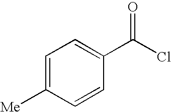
C1=C([Me])C=CC(C(Cl)=O)=C1
